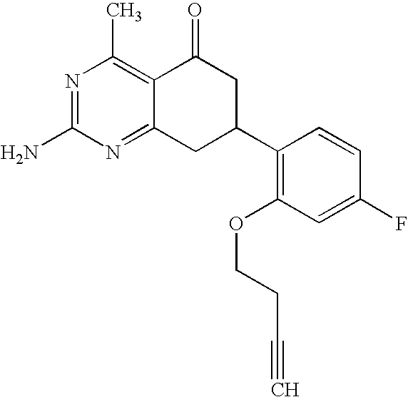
C12=C(C)N=C(N)N=C1CC(C1=C(OCCC#C)C=C(F)C=C1)CC2=O
